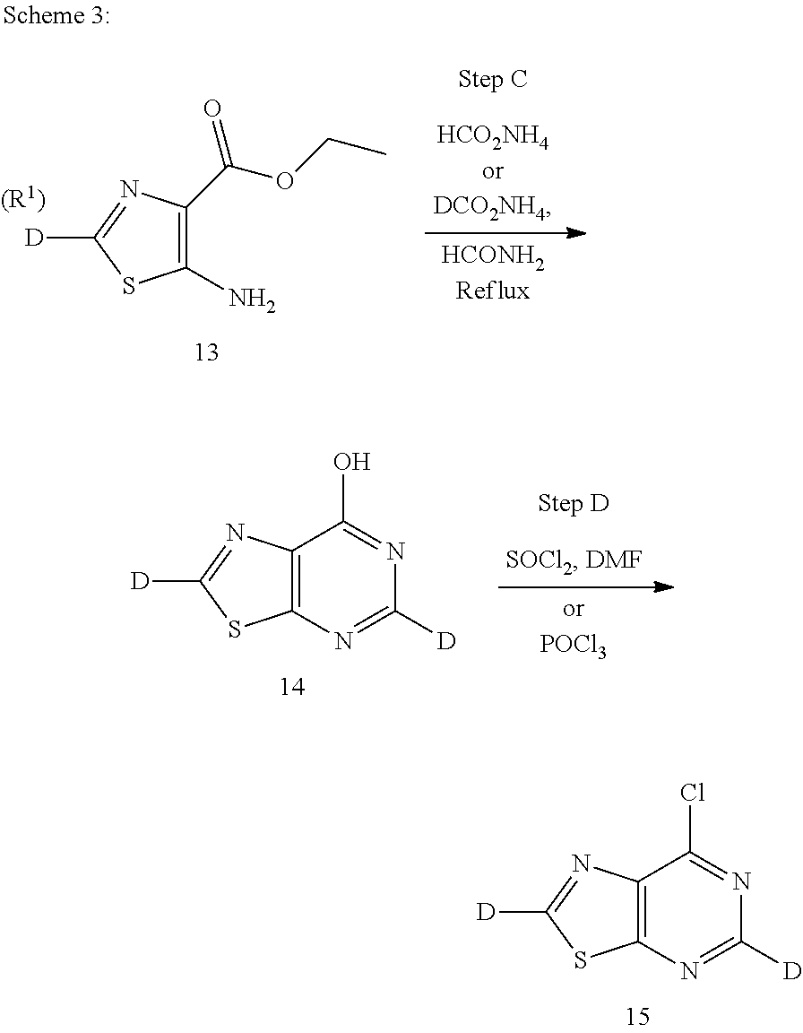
C12=C(N=C([D])N=C1Cl)SC([D])=N2.C12=C(N=C([D])N=C1O)SC([D])=N2.[D]C1=NC(C(OCC)=O)=C(N)S1.[(R1)]
